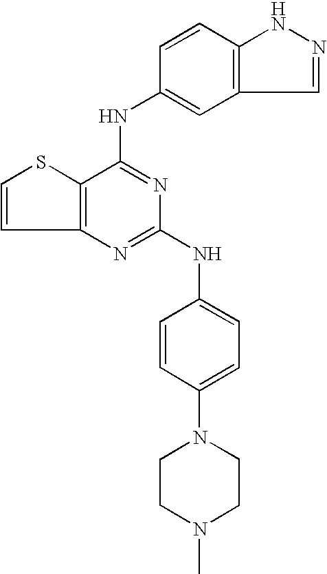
C12=C(C(NC3=CC4=C(C=C3)NN=C4)=NC(NC3=CC=C(N4CCN(C)CC4)C=C3)=N1)SC=C2
